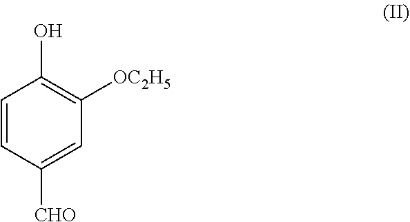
C1=CC([CHO])=CC([OC2H5])=C1O
